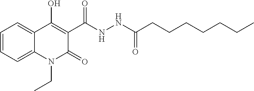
C1=CC=C2C(=C1)C(O)=C(C(NNC(CCCCCCC)=O)=O)C(=O)N2CC
